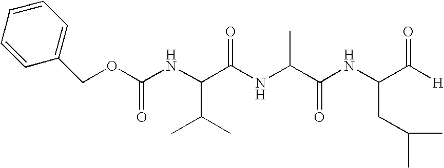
C(OC(NC(C(NC(C(NC(C([H])=O)CC(C)C)=O)C)=O)C(C)C)=O)C1=CC=CC=C1
